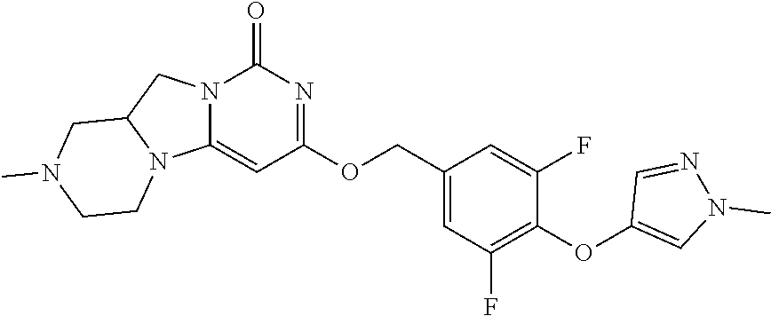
N12C(=CC(OCC3=CC(F)=C(OC4=CN(C)N=C4)C(F)=C3)=NC1=O)N1C(C2)CN(C)CC1
